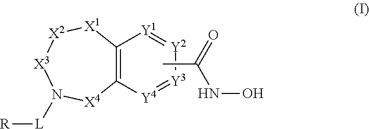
C12=C([Y4]=[Y3][Y2]=[Y1]1)[X4]N([L][R])[X3][X2][X1]2.CC(NO)=O
